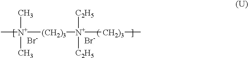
[Br-].[Br-].C[N+]([(CH2)3][N+]([CH2)3]C)([C2H5])[C2H5])(C)C
